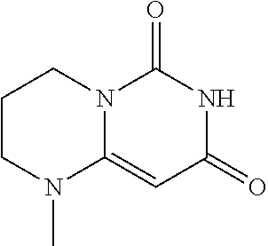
C1CN(C)C2=CC(=O)NC(=O)N2C1
